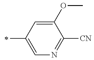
C1=C(C)C=C(OC)C([CN])=N1
